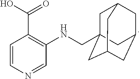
C1=CN=CC(NCC23CC4CC(CC(C2)C4)C3)=C1C(=O)O
